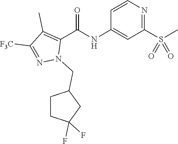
C1=CN=C(S(C)(=O)=O)C=C1NC(C1=C(C)C([F3C])=NN1CC1CCC(F)(F)C1)=O
